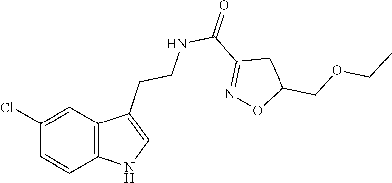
C12=C(C=C(Cl)C=C1)C(CCNC(C1=NOC(COCC)C1)=O)=CN2
